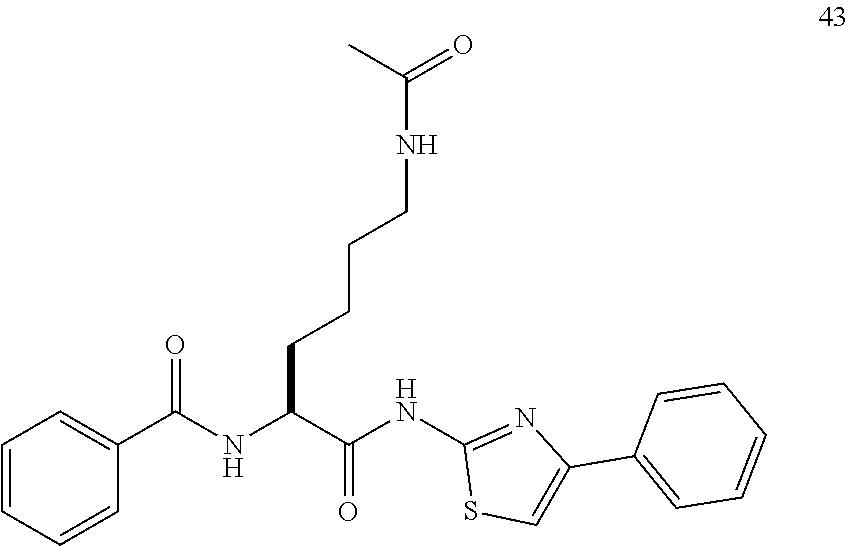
C1=CC=CC(C(NC(C(NC2=NC(C3=CC=CC=C3)=CS2)=O)CCCCNC(=O)C)=O)=C1
